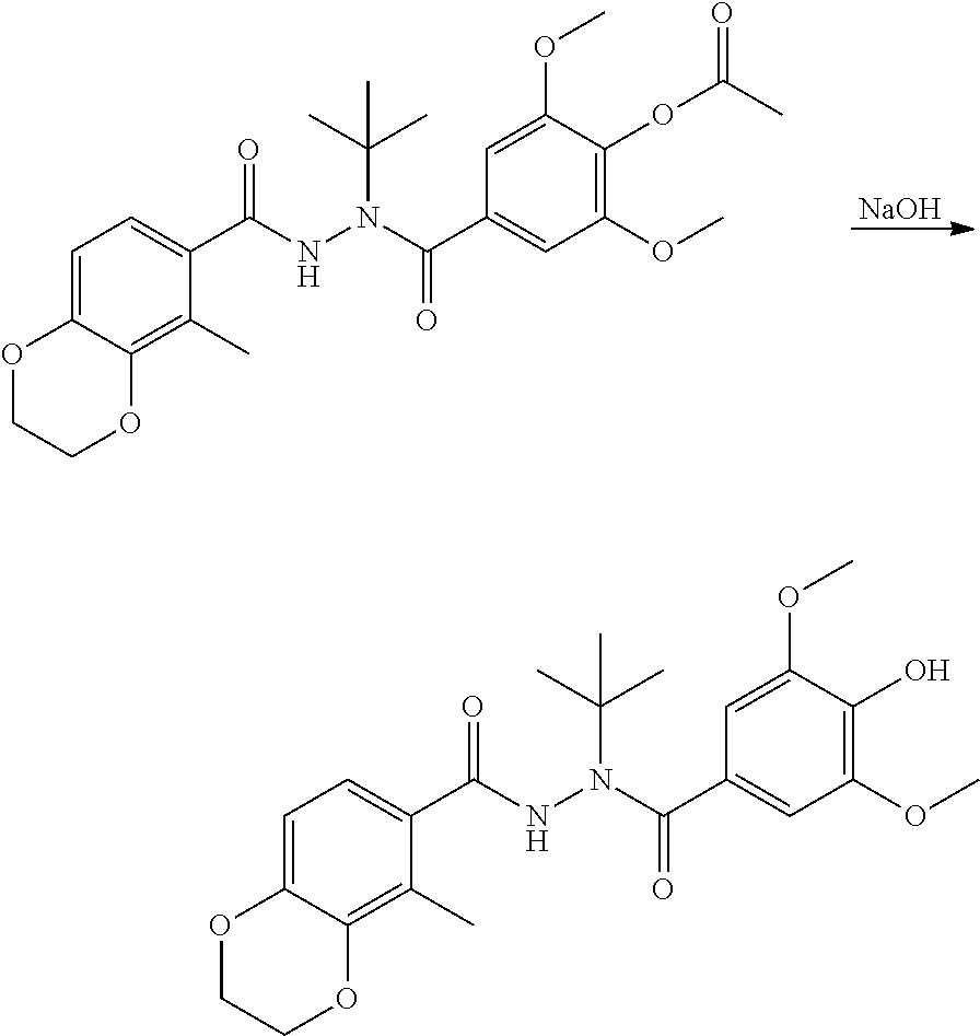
C1(C)=C2C(=CC=C1C(NN(C(=O)C1=CC(OC)=C(O)C(OC)=C1)C(C)(C)C)=O)OCCO2.C1(C)=C2C(=CC=C1C(NN(C(=O)C1=CC(OC)=C(OC(C)=O)C(OC)=C1)C(C)(C)C)=O)OCCO2.[NaOH]
